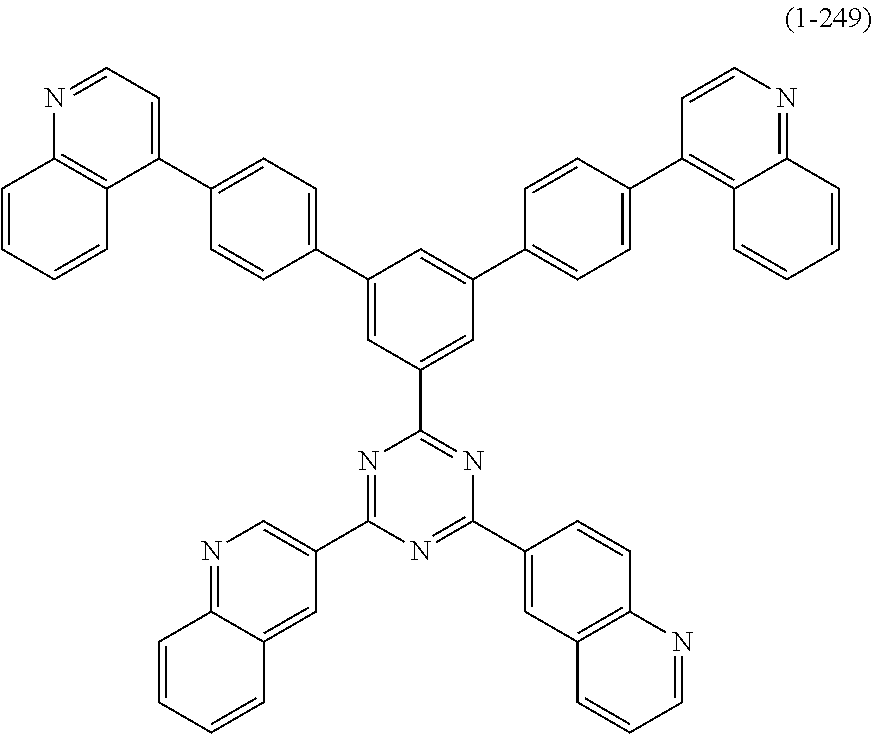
C1(C2=CC=C(C3=CC=NC4=C3C=CC=C4)C=C2)=CC(C2=NC(C3=CC4=C(C=C3)N=CC=C4)=NC(C3=CN=C4C(=C3)C=CC=C4)=N2)=CC(C2=CC=C(C3=C4C(=NC=C3)C=CC=C4)C=C2)=C1
